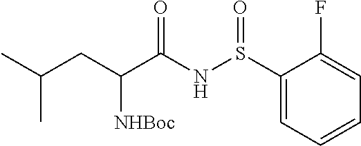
C1(S(NC(C(CC(C)C)[NHBoc])=O)=O)=CC=CC=C1F
